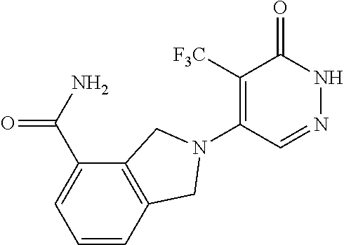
C1([F3C])=C(N2CC3=C(C(C(N)=O)=CC=C3)C2)C=NNC1=O
